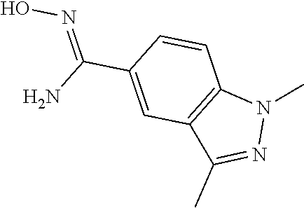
N1=C(C)C2=C(N1C)C=CC(C(N)=NO)=C2
